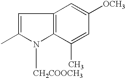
C1=C(C)N([CH2COOCH3])C2=C1C=C([OCH3])C=C2C
